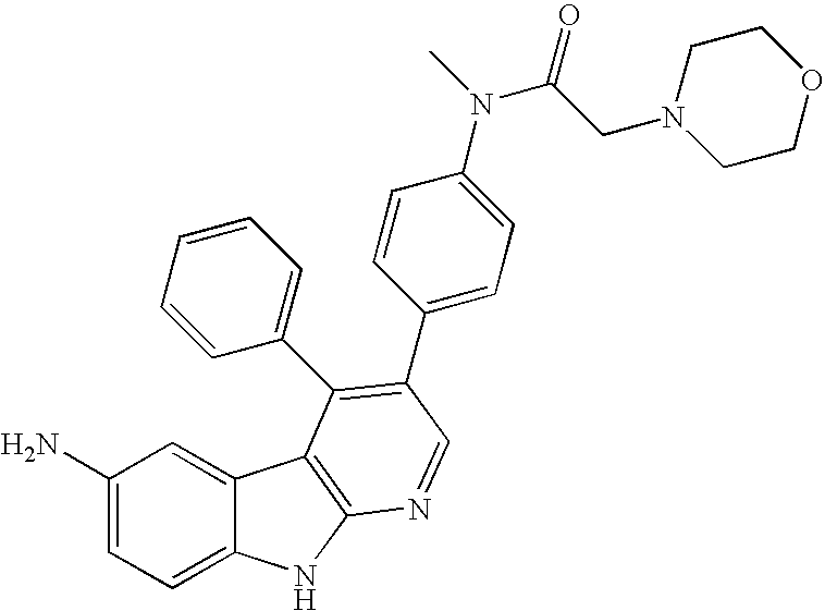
C1(N)=CC=C2C(=C1)C1=C(N2)N=CC(C2=CC=C(N(C(CN3CCOCC3)=O)C)C=C2)=C1C1=CC=CC=C1
